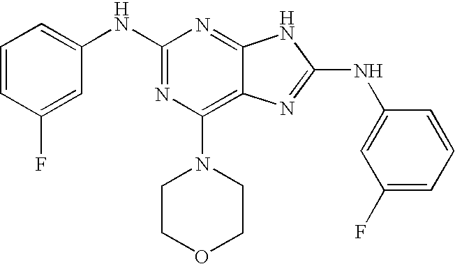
N1=C2C(=C(N3CCOCC3)N=C1NC1=CC=CC(F)=C1)N=C(NC1=CC(F)=CC=C1)N2
